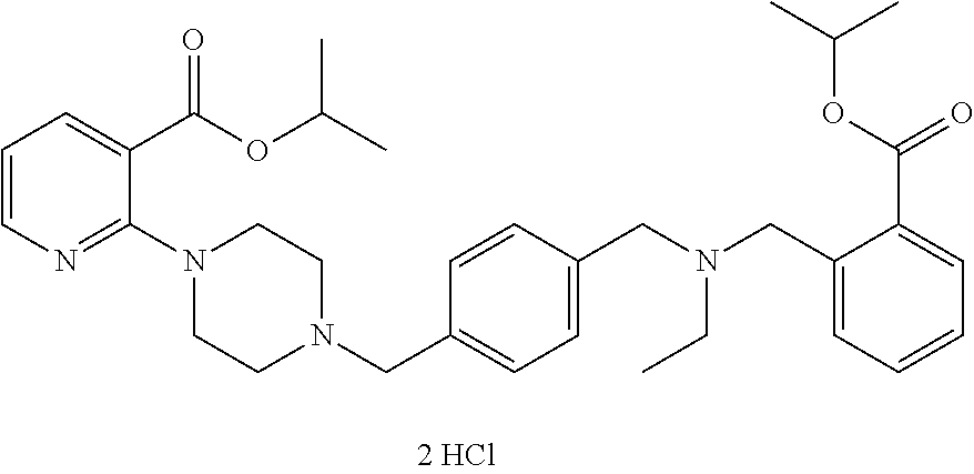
C1=CN=C(N2CCN(CC3=CC=C(CN(CC4=CC=CC=C4C(OC(C)C)=O)CC)C=C3)CC2)C(C(=O)OC(C)C)=C1
